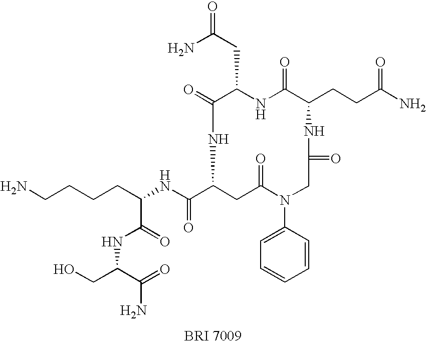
C1(=O)C(CC(=O)N)NC(=O)C(CCC(N)=O)NC(=O)CN(C2=CC=CC=C2)C(=O)CC(C(NC(CCCCN)C(=O)NC(CO)C(=O)N)=O)N1
